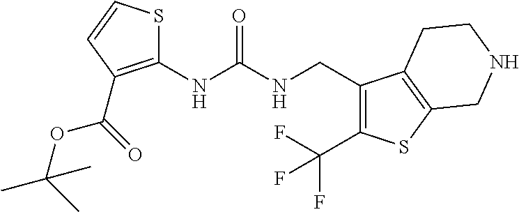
C1(NC(NCC2=C(C(F)(F)F)SC3=C2CCNC3)=O)=C(C(OC(C)(C)C)=O)C=CS1
